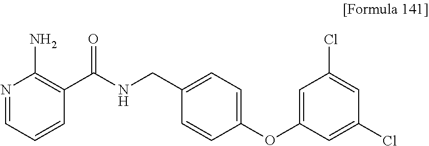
N1=CC=CC(C(NCC2=CC=C(OC3=CC(Cl)=CC(Cl)=C3)C=C2)=O)=C1N
